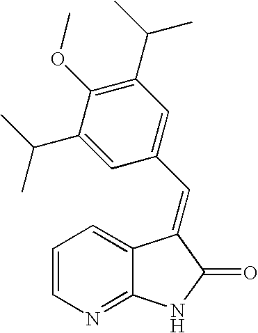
C1=CN=C2C(=C1)C(=CC1=CC(C(C)C)=C(OC)C(C(C)C)=C1)C(=O)N2
